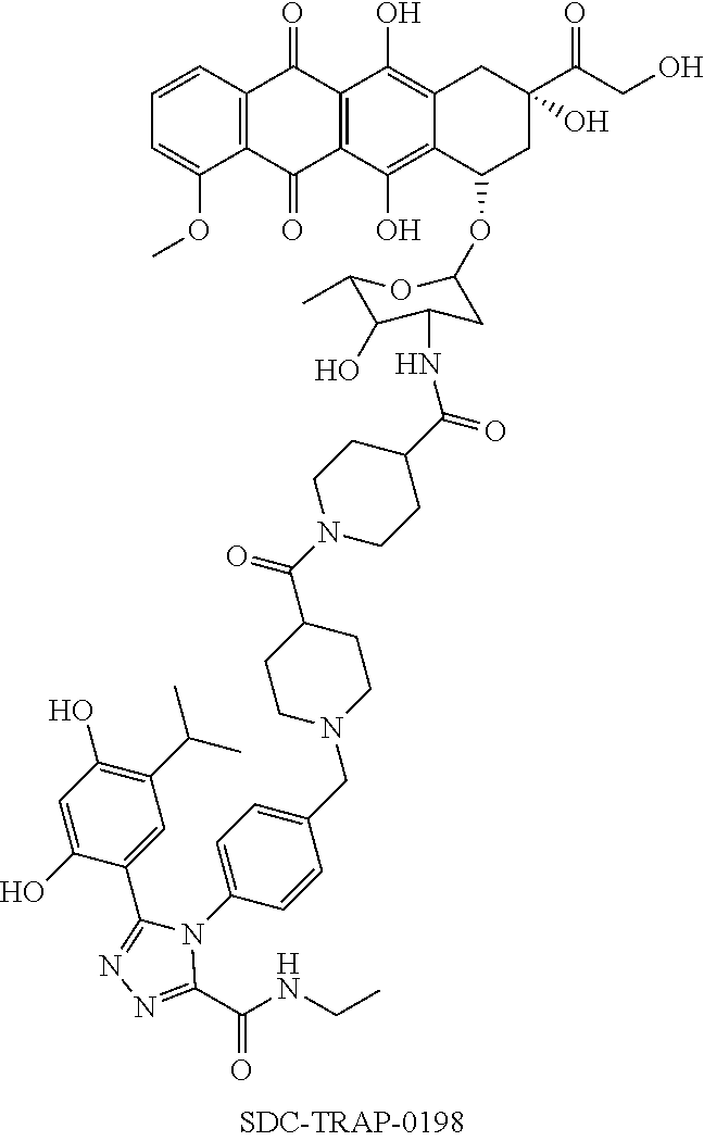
C12=C(C=CC=C1OC)C(=O)C1=C(C2=O)C(O)=C2C(=C1O)CC(C(CO)=O)(O)CC2OC1CC(NC(C2CCN(C(=O)C3CCN(CC4=CC=C(N5C(C6=CC(C(C)C)=C(O)C=C6O)=NN=C5C(NCC)=O)C=C4)CC3)CC2)=O)C(O)C(C)O1
